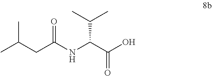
CC(CC(NC(C(O)=O)C(C)C)=O)C
